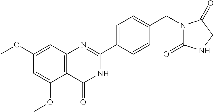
C1(OC)=CC2=C(C(OC)=C1)C(=O)NC(C1=CC=C(CN3C(=O)NCC3=O)C=C1)=N2
